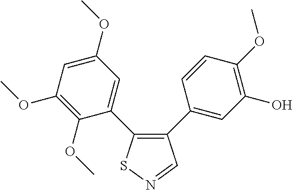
C1(OC)=C(OC)C(C2=C(C3=CC(O)=C(OC)C=C3)C=NS2)=CC(OC)=C1
